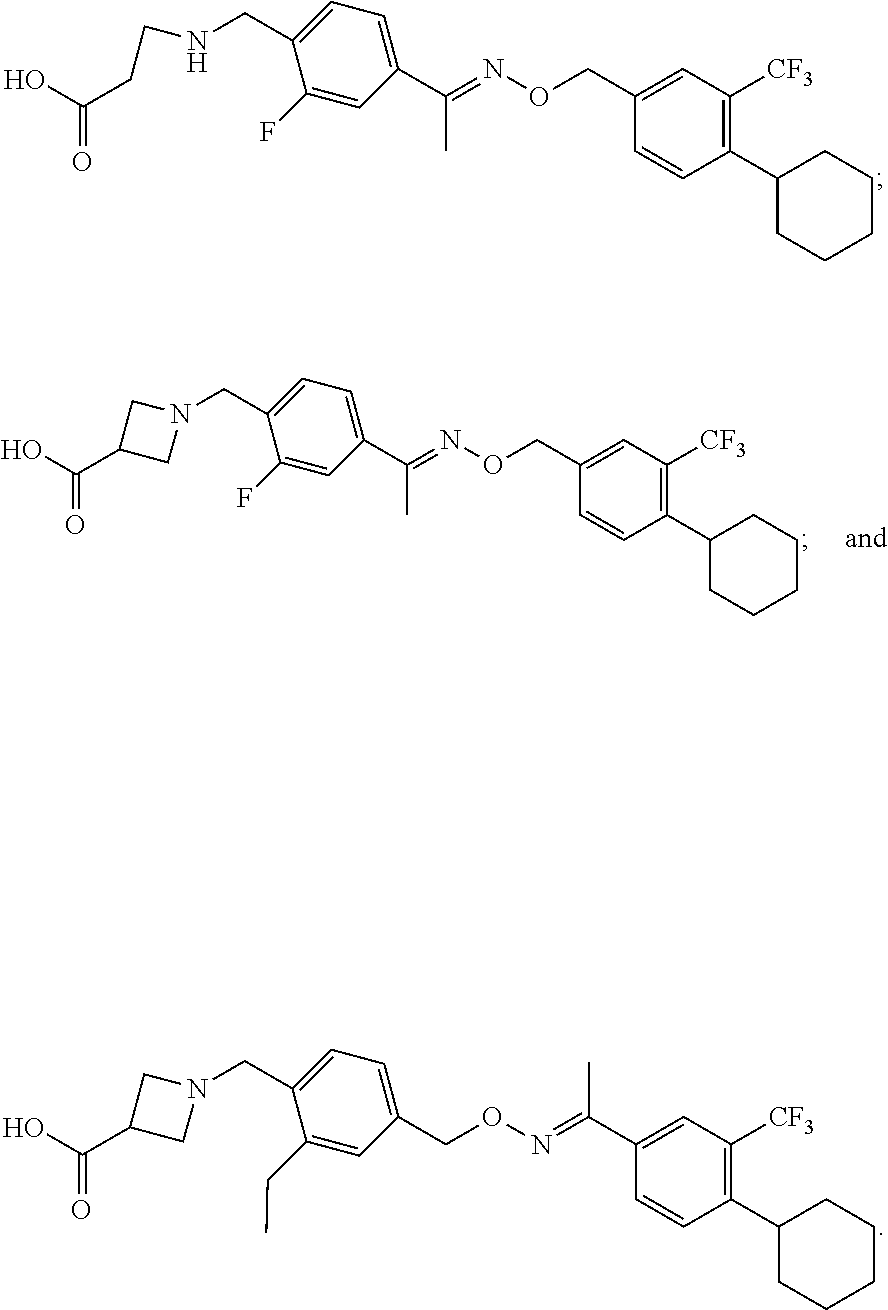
O(CC1=CC([CF3])=C(C2CCCCC2)C=C1)N=C(C1=CC=C(CNCCC(O)=O)C(F)=C1)C.N(=C(C1=CC([CF3])=C(C2CCCCC2)C=C1)C)OCC1=CC=C(CN2CC(C(=O)O)C2)C(CC)=C1.O(CC1=CC([CF3])=C(C2CCCCC2)C=C1)N=C(C1=CC=C(CN2CC(C(=O)O)C2)C(F)=C1)C
